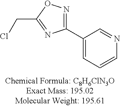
ClCC1=NC(C2=CC=CN=C2)=NO1
